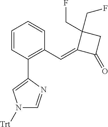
C1=CC(C2=CN([Trt])C=N2)=C(C=C2C(=O)CC2(CF)CF)C=C1
